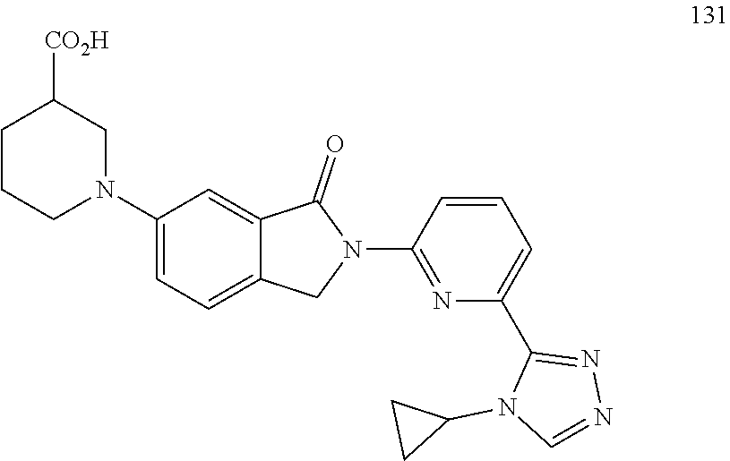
C1([CO2H])CCCN(C2=CC=C3C(=C2)C(=O)N(C2=NC(C4=NN=CN4C4CC4)=CC=C2)C3)C1
